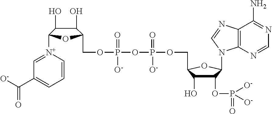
C1=C[N+](C2C(O)C(O)C(COP(OP(OCC3C(O)C(OP(=O)([O-])[O-])C(N4C5=C(C(N)=NC=N5)N=C4)O3)(=O)[O-])(=O)[O-])O2)=CC(C([O-])=O)=C1
